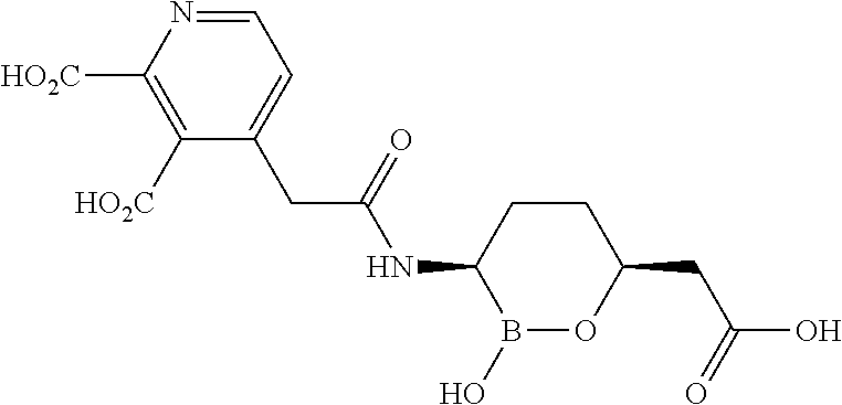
C1CC(NC(CC2=CC=NC([HO2C])=C2[HO2C])=O)B(O)OC1CC(O)=O
